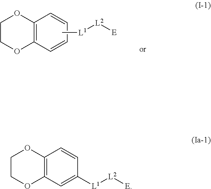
[L1]([L2][E])C.C12=C(C=CC=C1)OCCO2.C12=C(C=C([L1][L2][E])C=C1)OCCO2
